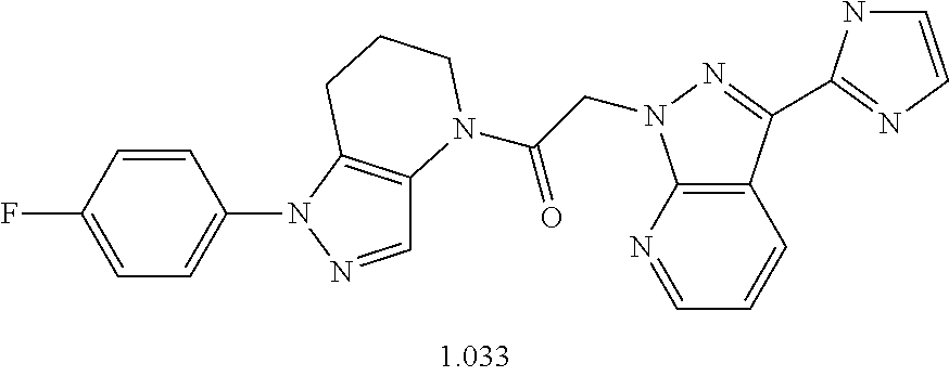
C1=CC(F)=CC=C1N1N=CC2=C1CCCN2C(CN1C2=C(C(C3=NC=CN3)=N1)C=CC=N2)=O
